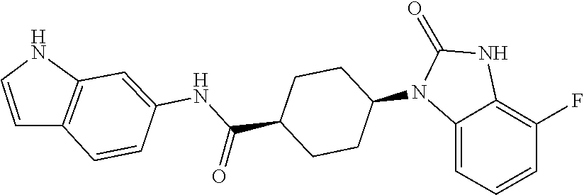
O=C1NC2=C(F)C=CC=C2N1C1CCC(C(NC2=CC3=C(C=C2)C=CN3)=O)CC1
